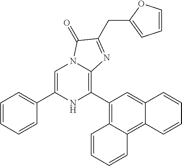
C1=C(C2=CC=CC=C2)NC(C2=C3C(=C4C(=C2)C=CC=C4)C=CC=C3)=C2N1C(=O)C(CC1=CC=CO1)=N2
